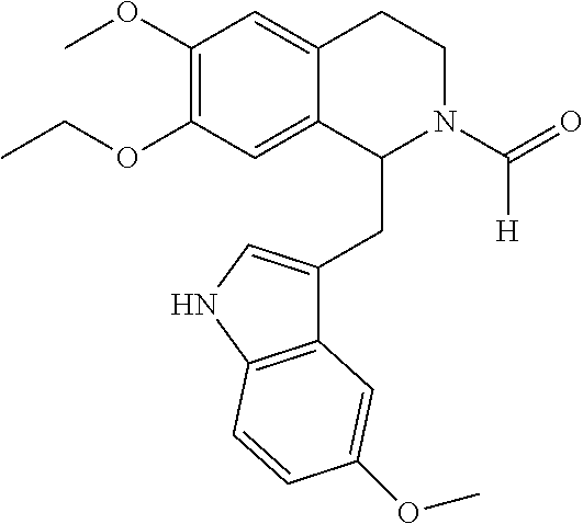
C(OC1=C(OC)C=C2C(=C1)C(CC1=CNC3=C1C=C(OC)C=C3)N(C(=O)[H])CC2)C
